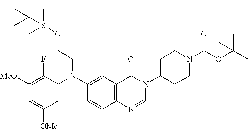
C1(N(C2=CC([OMe])=CC([MeO])=C2F)CCO[Si](C)(C)C(C)(C)C)=CC2=C(C=C1)N=CN(C1CCN(C(OC(C)(C)C)=O)CC1)C2=O
